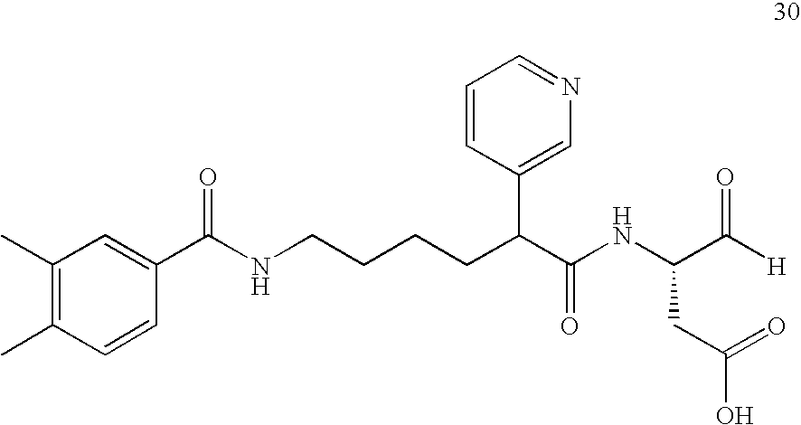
C(C(C(NC(C([H])=O)CC(O)=O)=O)C1=CN=CC=C1)CCCNC(C1=CC(C)=C(C)C=C1)=O
